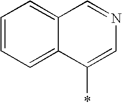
C12=CC=CC=C1C(*)=CN=C2
